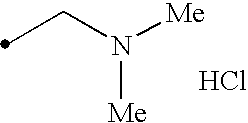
C(N([Me])[Me])C.Cl
